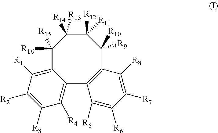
C1([R16])([R15])C2=C([R1])C([R2])=C([R3])C([R4])=C2C2=C(C([R10])([R9])C([R12])([R11])C1([R14])[R13])C([R8])=C([R7])C([R6])=C2[R5]
